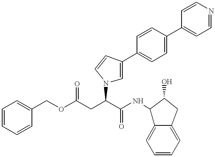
C1=CC=CC(COC(CC(C(NC2C3=CC=CC=C3CC2O)=O)N2C=C(C3=CC=C(C4=CC=NC=C4)C=C3)C=C2)=O)=C1
